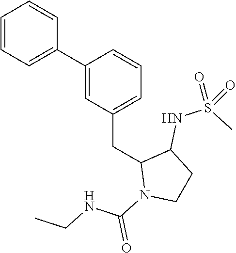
C1=CC=C(C2=CC(CC3N(C(=O)NCC)CCC3NS(C)(=O)=O)=CC=C2)C=C1
